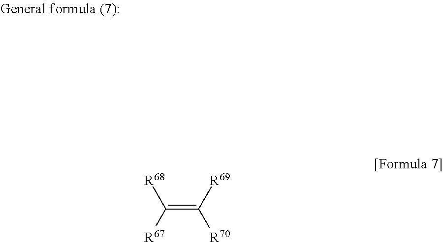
[R70]C(=C([R67])[R68])[R69]
